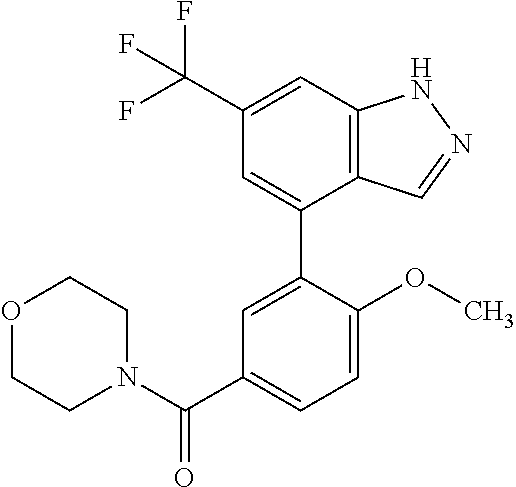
C12=C(C=C(C(F)(F)F)C=C1C1=CC(C(N3CCOCC3)=O)=CC=C1OC)NN=C2
